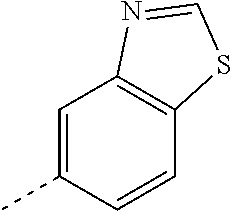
C12=C(C=C(C)C=C1)N=CS2
